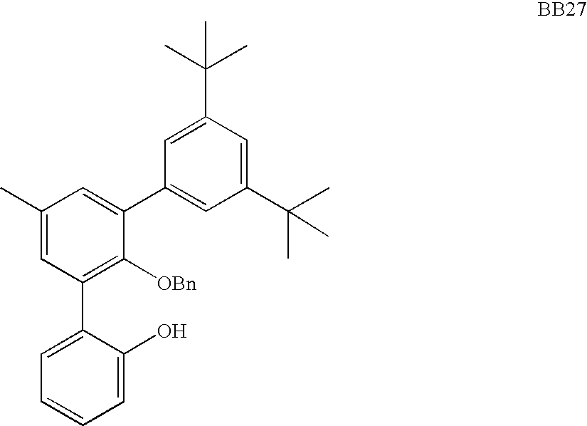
C1(C)=CC(C2=CC=CC=C2O)=C([OBn])C(C2=CC(C(C)(C)C)=CC(C(C)(C)C)=C2)=C1
